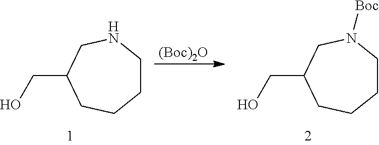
C1CNCC(CO)CC1.[(Boc)2O].C1CN([Boc])CC(CO)CC1
